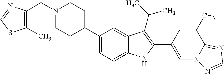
N1(CC2=C(C)SC=N2)CCC(C2=CC=C3C(=C2)C(C(C)C)=C(C2=CN4C(=NC=N4)C(C)=C2)N3)CC1
